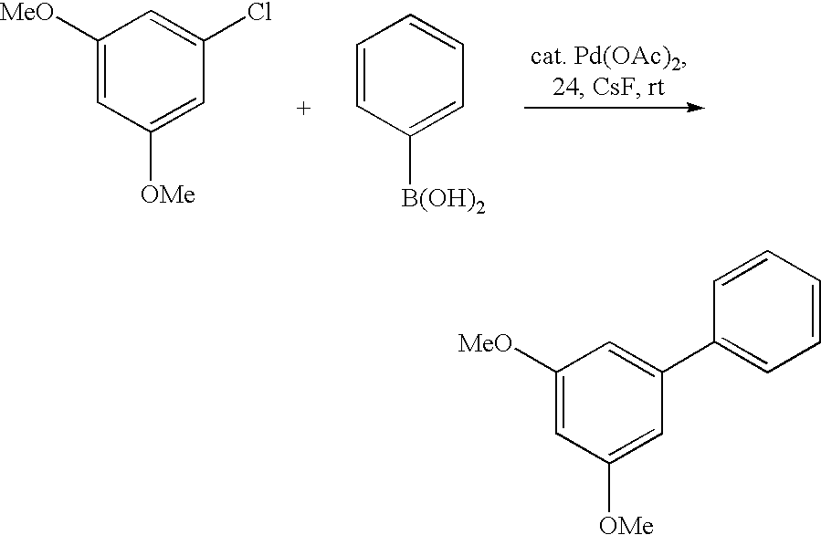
C1([MeO])=CC([OMe])=CC(Cl)=C1.C1=CC([B(OH)2])=CC=C1.C1([MeO])=CC([OMe])=CC(C2=CC=CC=C2)=C1
